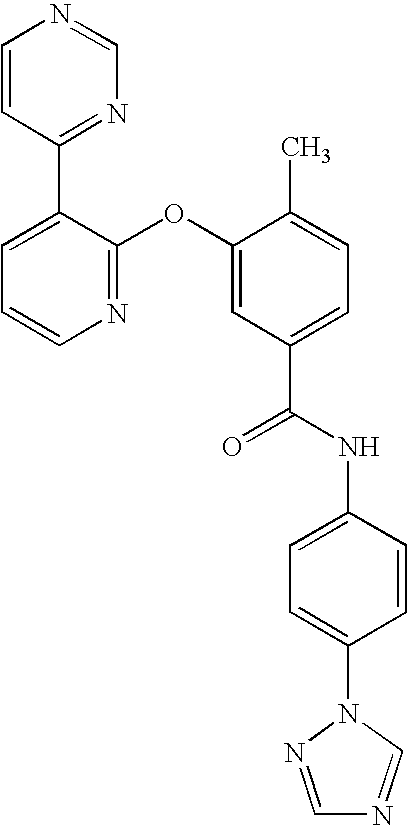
N1=C(OC2=CC(C(NC3=CC=C(N4N=CN=C4)C=C3)=O)=CC=C2C)C(C2=NC=NC=C2)=CC=C1
